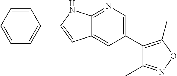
C1=CC=CC=C1C1=CC2=CC(C3=C(C)ON=C3C)=CN=C2N1
